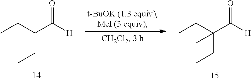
CCC(CC)(C(=O)[H])C.CCC(CC)C(=O)[H]
